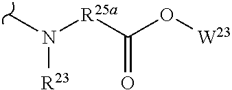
CN([R25a]C(O[W23])=O)[R23]
